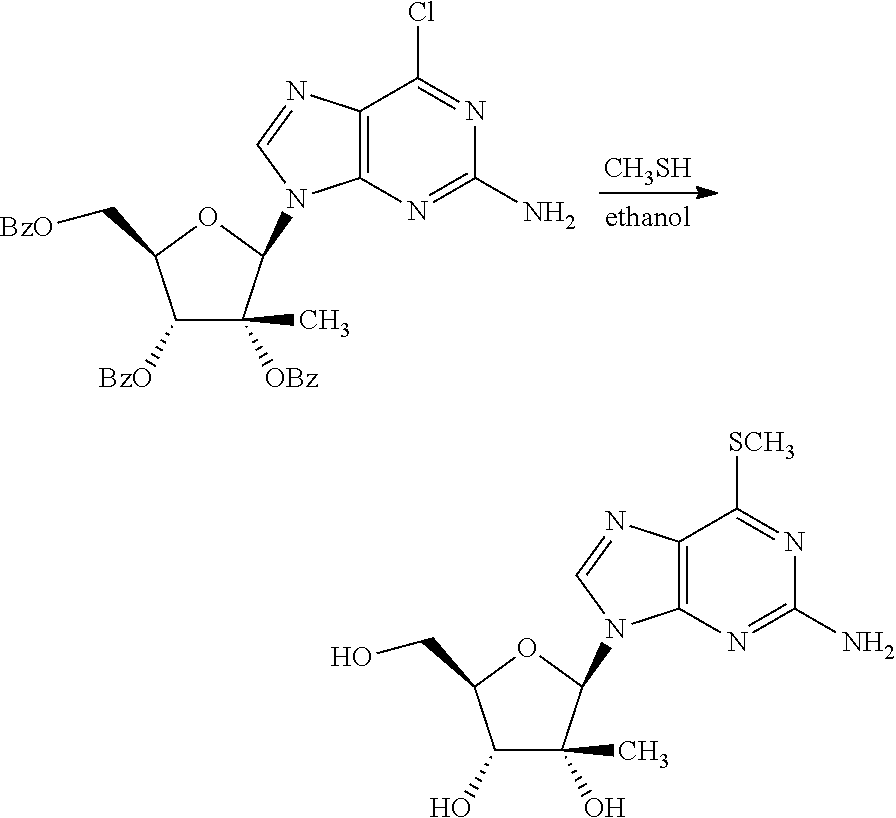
C1(O)C(O)(C)C(N2C3=C(C([SCH3])=NC(N)=N3)N=C2)OC1CO.C1([BzO])C([OBz])(C)C(N2C3=C(C(Cl)=NC(N)=N3)N=C2)OC1C[BzO].[CH3SH]
